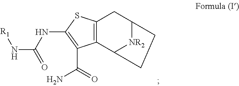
C12=C(C3[NR2]C(C1)CC3)C(C(=O)N)=C(NC(N[R1])=O)S2
